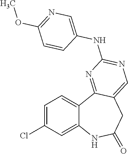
C12=CC(Cl)=CC=C1C1=NC(NC3=CN=C(OC)C=C3)=NC=C1CC(=O)N2
